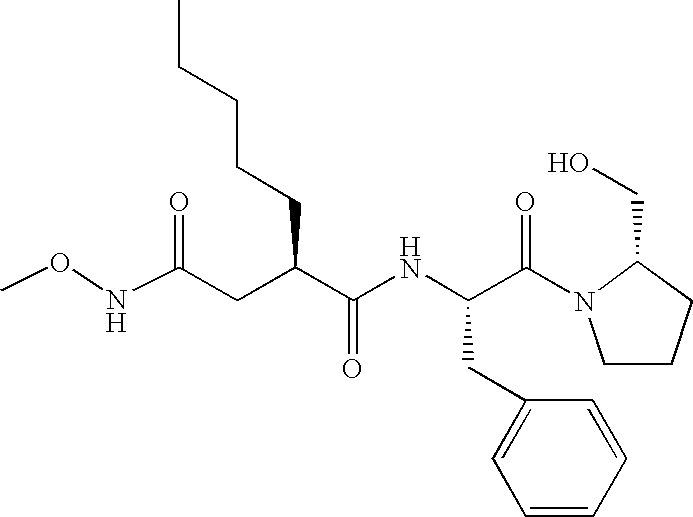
N(C(=O)CC(C(NC(C(=O)N1CCCC1CO)CC1=CC=CC=C1)=O)CCCCC)OC
